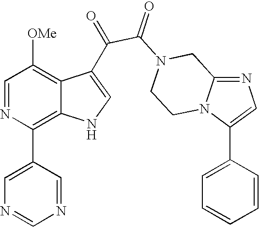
N1=C2N(C(C3=CC=CC=C3)=C1)CCN(C(=O)C(=O)C1=CNC3=C(C4=CN=CN=C4)N=CC([OMe])=C31)C2
